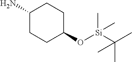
C1(N)CCC(O[Si](C(C)(C)C)(C)C)CC1
